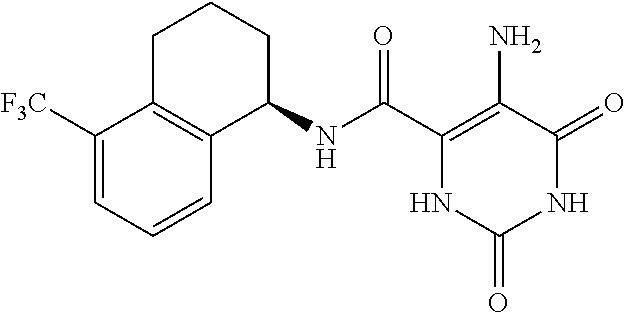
C1(NC(C2=C(N)C(=O)NC(=O)N2)=O)CCCC2=C1C=CC=C2[F3C]
